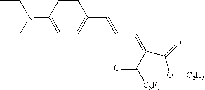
C1=CC(C=CC=C(C([C3F7])=O)C(=O)O[C2H5])=CC=C1N(CC)CC
